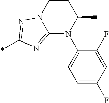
C12=NC(*)=NN1CCC(C)N2C1=CC=C(F)C=C1F
